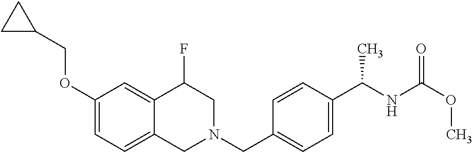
C1(OCC2CC2)=CC=C2C(=C1)C(F)CN(CC1=CC=C(C(NC(=O)OC)C)C=C1)C2
